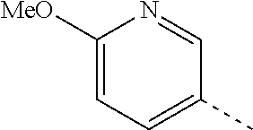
C1([MeO])=CC=C(C)C=N1
